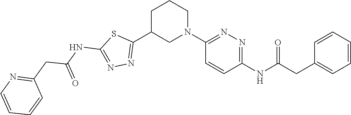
C1C(C2=NN=C(NC(CC3=NC=CC=C3)=O)S2)CN(C2=NN=C(NC(CC3=CC=CC=C3)=O)C=C2)CC1
